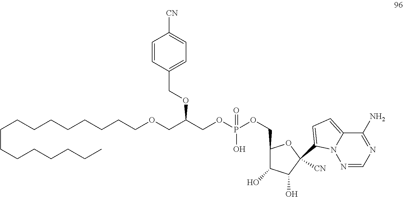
C1=C(C2([CN])C(O)C(O)C(COP(OCC(OCC3=CC=C([CN])C=C3)COCCCCCCCCCCCCCCCC)(O)=O)O2)N2C(=C1)C(N)=NC=N2
